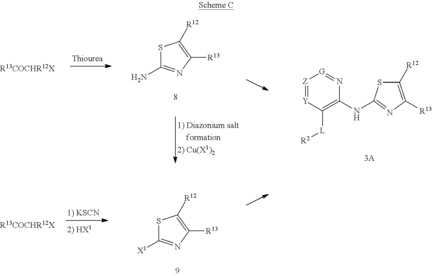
S1C(N)=NC([R13])=C1[R12].[Z]1=[Y]C([L][R2])=C(NC2=NC([R13])=C([R12])S2)N=[G]1.[R13COCHR12X].S1C([X1])=NC([R13])=C1[R12].[R13COCHR12X]
